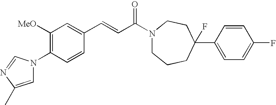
C1([OMe])=C(N2C=C(C)N=C2)C=CC(C=CC(N2CCCC(C3=CC=C(F)C=C3)(F)CC2)=O)=C1
